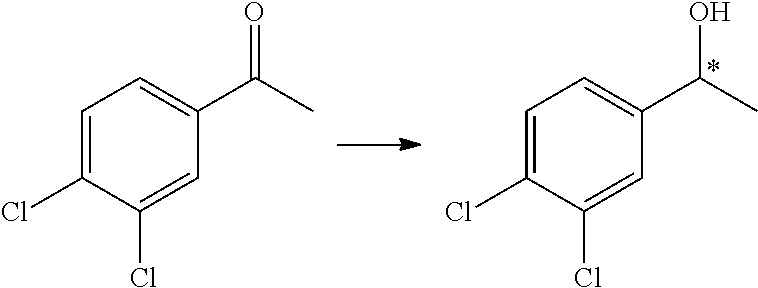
C1=C(Cl)C(Cl)=CC(C(C)O)=C1.C1=C(Cl)C(Cl)=CC(C(C)=O)=C1
